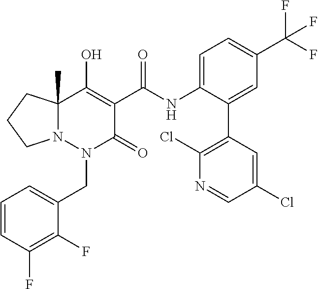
C1=CC(F)=C(F)C(CN2C(=O)C(C(=O)NC3=CC=C(C(F)(F)F)C=C3C3=C(Cl)N=CC(Cl)=C3)=C(O)C3(C)N2CCC3)=C1
